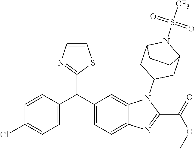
C1(C(C2=CC=C3C(=C2)N(C2CC4N(S(=O)([CF3])=O)C(C2)CC4)C(C(OC)=O)=N3)C2=NC=CS2)=CC=C(Cl)C=C1
